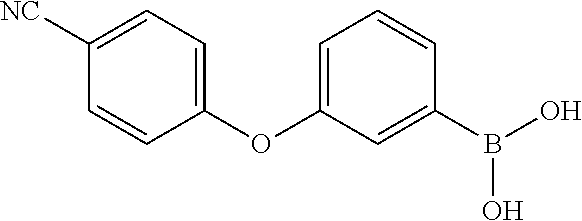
C1([NC])=CC=C(OC2=CC=CC(B(O)O)=C2)C=C1
